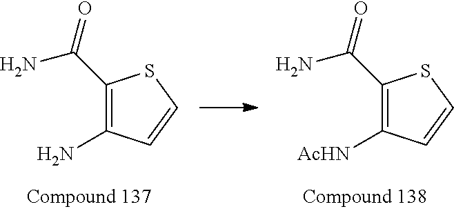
C1(C(=O)N)=C(N)C=CS1.C1(C(=O)N)=C([AcHN])C=CS1
